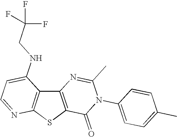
C12=C(SC3=C1C(NCC(F)(F)F)=CC=N3)C(=O)N(C1=CC=C(C)C=C1)C(C)=N2
